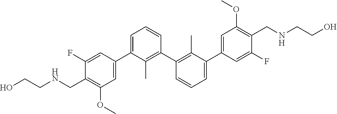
C1(C2=CC(OC)=C(CNCCO)C(F)=C2)=CC=CC(C2=C(C)C(C3=CC(OC)=C(CNCCO)C(F)=C3)=CC=C2)=C1C
